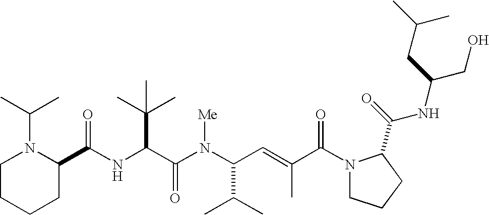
N(C(C(N(C(C(C)C)C=C(C)C(N1CCCC1C(=O)NC(CO)CC(C)C)=O)[Me])=O)C(C)(C)C)C(C1N(C(C)C)CCCC1)=O
